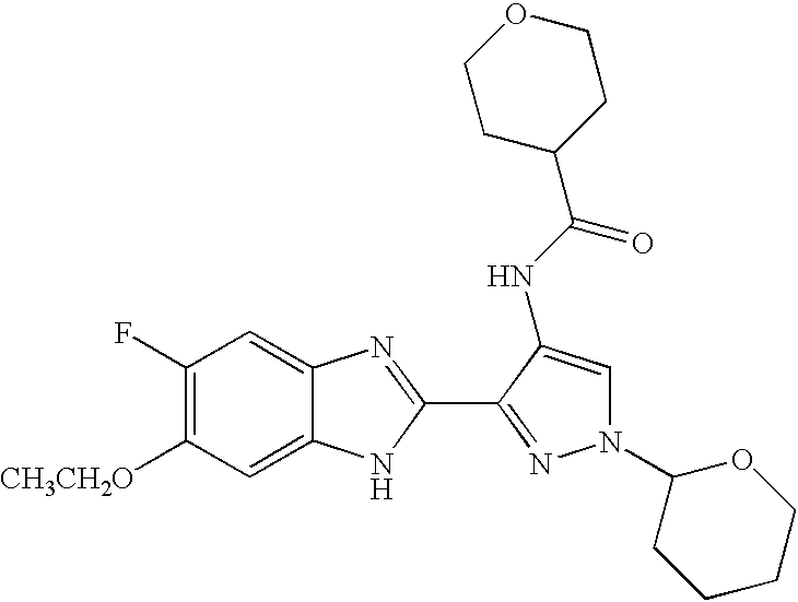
C1(F)=C([CH3CH2O])C=C2C(=C1)N=C(C1=NN(C3CCCCO3)C=C1NC(C1CCOCC1)=O)N2
